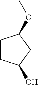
C1CC(O)CC1OC
